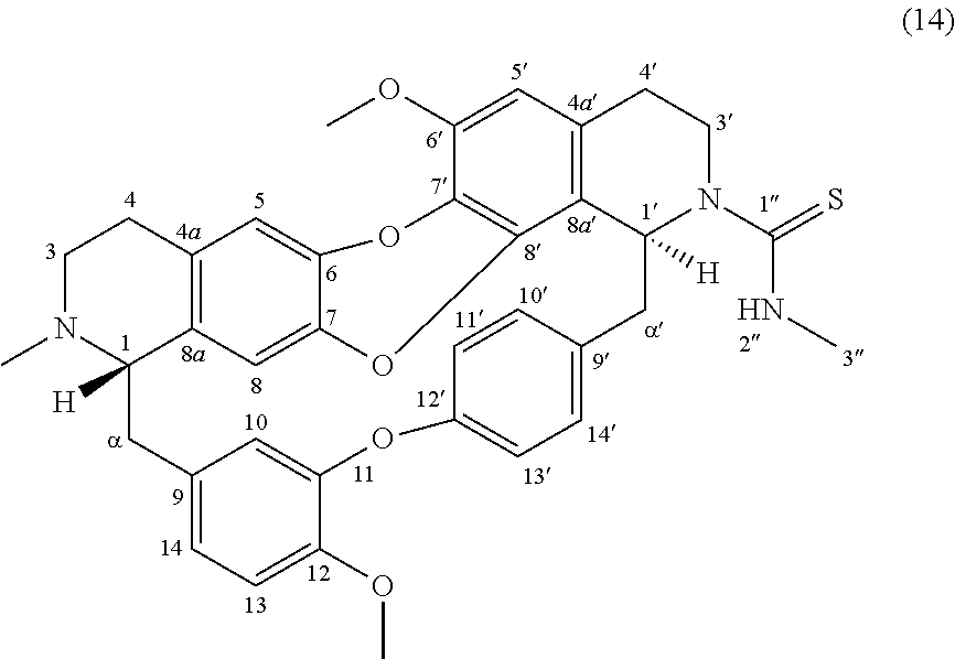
C1N(C)C2([H])C3=C(C1)C=C1C(=C3)OC3=C(O1)C(OC)=CC1=C3C([H])(N(C(=S)NC)CC1)CC1=CC=C(OC3=CC(=CC=C3OC)C2)C=C1
